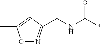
O1N=C(CNC(*)=O)C=C1C
